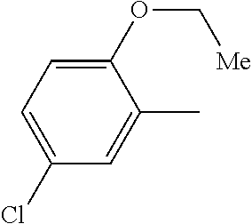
C1(OC[Me])=CC=C(Cl)C=C1C
